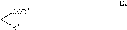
C([COR2])[R3]
